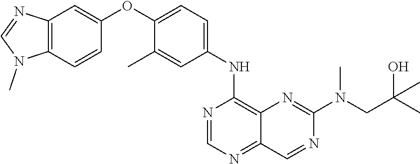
C12=C(C=CC(OC3=CC=C(NC4=C5C(=NC=N4)C=NC(N(CC(C)(O)C)C)=N5)C=C3C)=C1)N(C)C=N2
